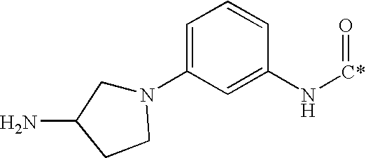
C1=C(N2CC(N)CC2)C=C(N[C*]=O)C=C1
